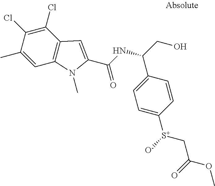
C1=C(C)C(Cl)=C(Cl)C2=C1N(C)C(C(NC(CO)C1=CC=C([S+]([O-])CC(=O)OC)C=C1)=O)=C2
